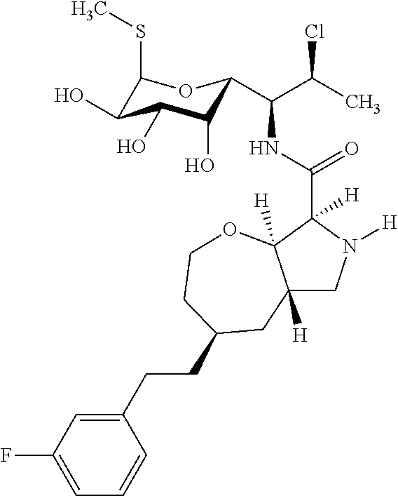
C12([H])CN([H])C(C(NC(C(C)Cl)C3C(O)C(O)C(O)C(SC)O3)=O)([H])C1([H])OCCC(CCC1=CC(F)=CC=C1)C2
